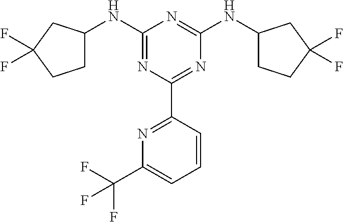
C1(NC2CCC(F)(F)C2)=NC(C2=NC(C(F)(F)F)=CC=C2)=NC(NC2CCC(F)(F)C2)=N1
